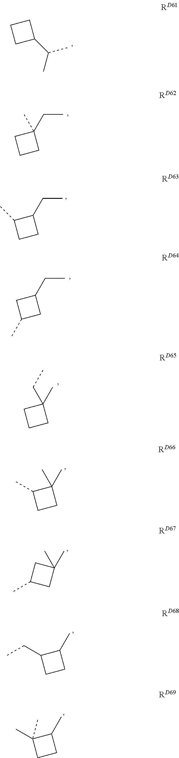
C(C)(C)C1CCC1.C1CC(CC)(C)C1.C1CC(CC)C1C.C1(C)CC(CC)C1.C1CC(CC)(C)C1.C1CC(C)(C)C1C.C1(C)CC(C)(C)C1.C1CC(C)C1CC.C1CC(C)C1(C)C
